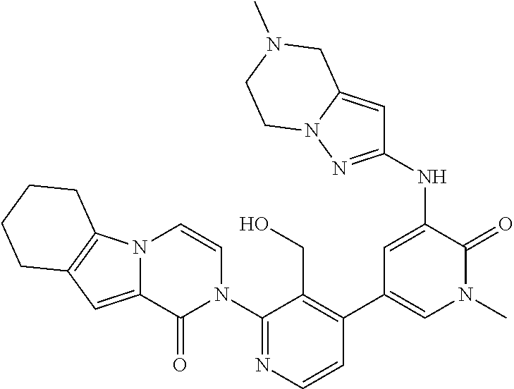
C1(N2C=CN3C(=CC4=C3CCCC4)C2=O)=NC=CC(C2=CN(C)C(=O)C(NC3=NN4C(=C3)CN(C)CC4)=C2)=C1CO
